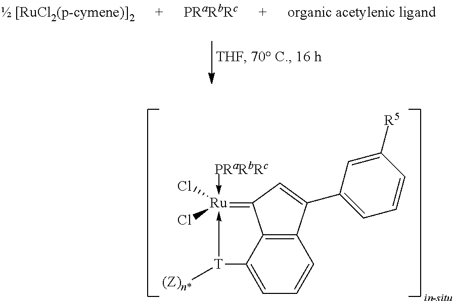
[PRaRbRc]->[Ru]1(Cl)(Cl)-[T]([(Z)n*])C2=CC=CC3=C2C=1C=C3C1=CC=CC([R5])=C1
